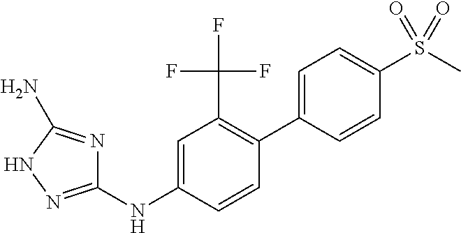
C1(NC2=CC(C(F)(F)F)=C(C3=CC=C(S(C)(=O)=O)C=C3)C=C2)=NNC(N)=N1
